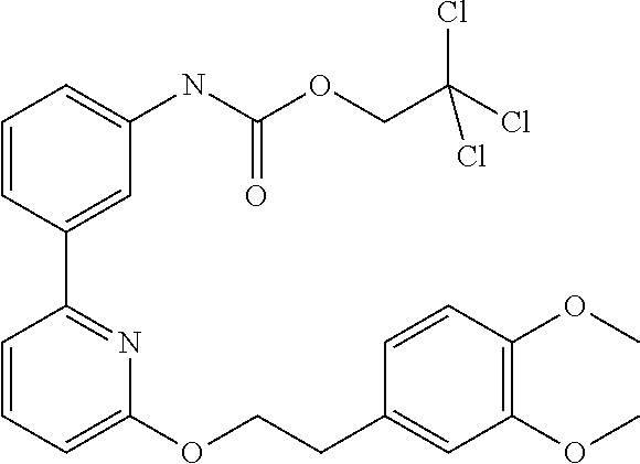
C1=CC(C2=NC(OCCC3=CC(OC)=C(OC)C=C3)=CC=C2)=CC(NC(OCC(Cl)(Cl)Cl)=O)=C1
